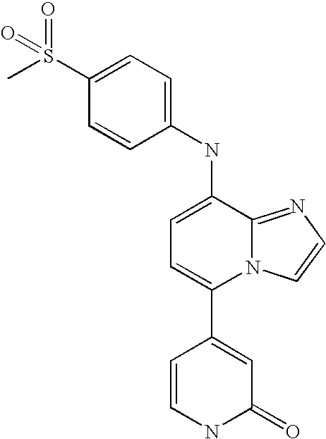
C1(NC2=CC=C(C3=CC(=O)NC=C3)N3C2=NC=C3)=CC=C(S(C)(=O)=O)C=C1
